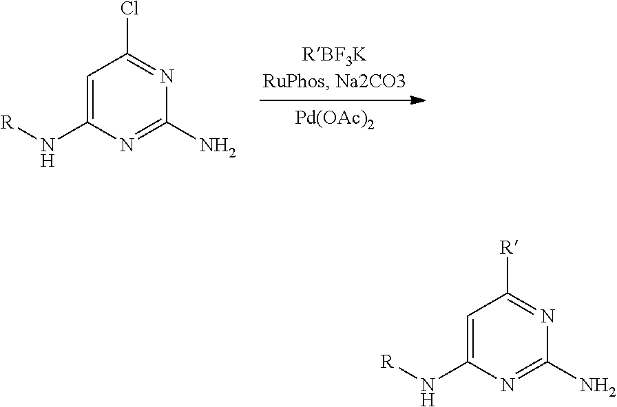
[R]C1=NC(N)=NC(N[R])=C1.ClC1=NC(N)=NC(N[R])=C1.[Pd(OAc)2]
